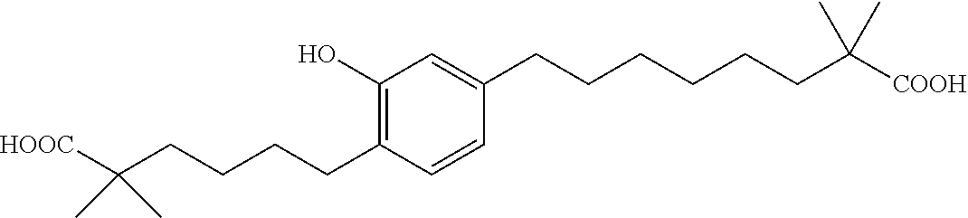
C1=C(CCCCCCC(C)(C)[COOH])C=CC(CCCCC(C)(C)[HOOC])=C1O
